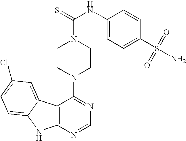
C12=C(N=CN=C1N1CCN(C(=S)NC3=CC=C(S(=O)(=O)N)C=C3)CC1)NC1=CC=C(Cl)C=C21
